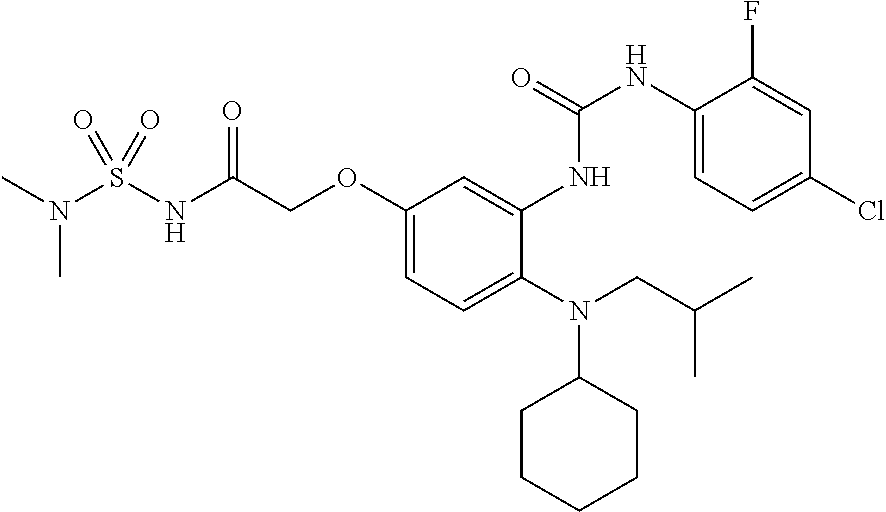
O(C1=CC=C(N(C2CCCCC2)CC(C)C)C(NC(NC2=CC=C(Cl)C=C2F)=O)=C1)CC(NS(N(C)C)(=O)=O)=O
